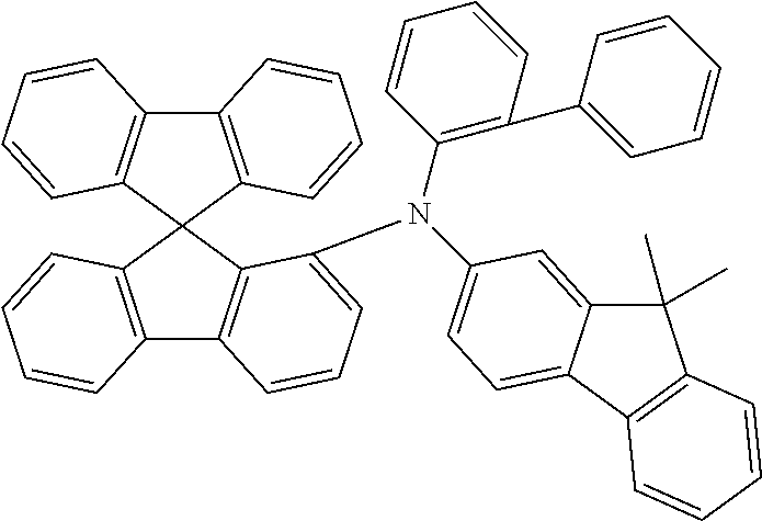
C12=C(C3(C4=C1C=CC=C4N(C1=C(C4=CC=CC=C4)C=CC=C1)C1=CC=C4C(=C1)C(C)(C)C1=C4C=CC=C1)C1=C(C4=C3C=CC=C4)C=CC=C1)C=CC=C2
